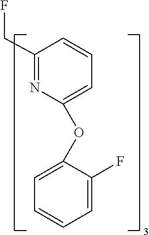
C1(CF)=NC(OC2=CC=CC=C2F)=CC=C1
